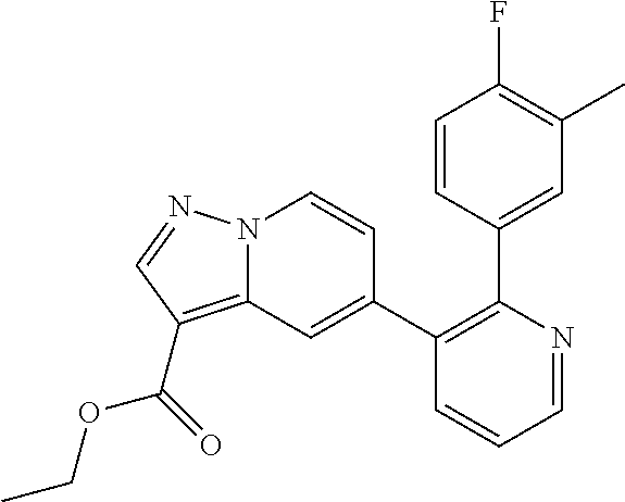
C1=NC(C2=CC(C)=C(F)C=C2)=C(C2=CC3=C(C(=O)OCC)C=NN3C=C2)C=C1
